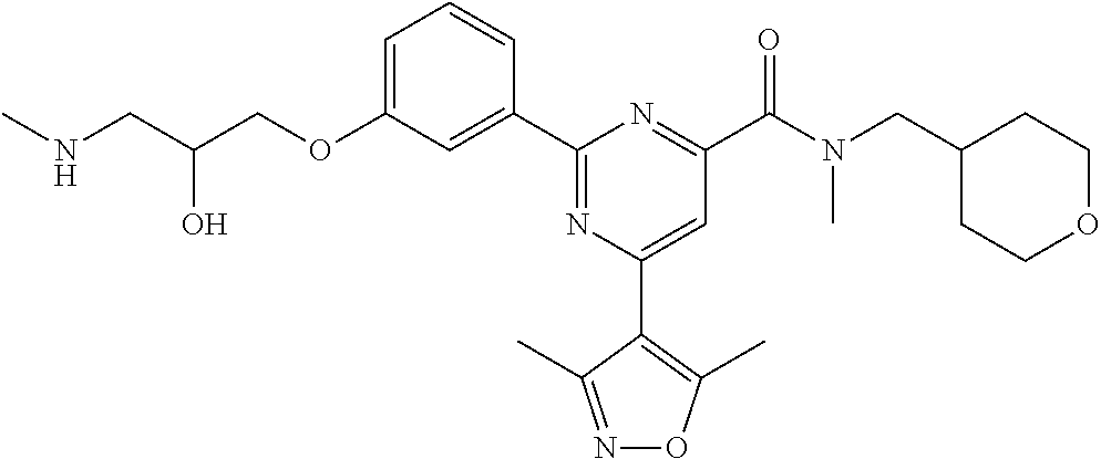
C1=C(OCC(CNC)O)C=C(C2=NC(C3=C(C)ON=C3C)=CC(C(N(CC3CCOCC3)C)=O)=N2)C=C1
